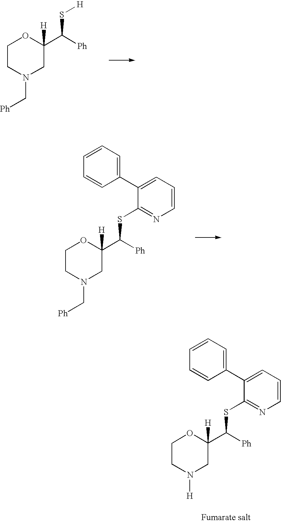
C1CN(C[Ph])CC([H])(C([Ph])S[H])O1.C1CN(C[Ph])CC([H])(C([Ph])SC2=NC=CC=C2C2=CC=CC=C2)O1.C1CN([H])CC([H])(C([Ph])SC2=NC=CC=C2C2=CC=CC=C2)O1
